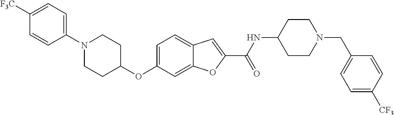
C1=C2C(=CC=C1OC1CCN(C3=CC=C([F3C])C=C3)CC1)C=C(C(=O)NC1CCN(CC3=CC=C([CF3])C=C3)CC1)O2
